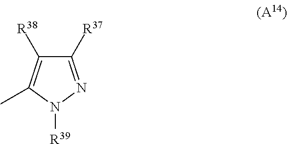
C1([R37])=NN([R39])C(C)=C1[R38]
